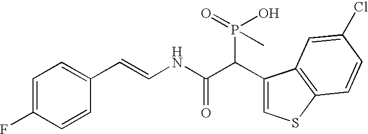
C1=C(F)C=CC(C=CNC(C(C2=CSC3=C2C=C(Cl)C=C3)P(=O)(O)C)=O)=C1
